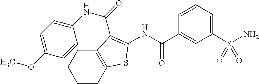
C1CC2=C(CC1)C(C(=O)NC1=CC=C(OC)C=C1)=C(NC(C1=CC(S(N)(=O)=O)=CC=C1)=O)S2
